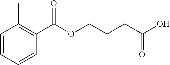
C1=CC=CC(C(OCCCC(O)=O)=O)=C1C
